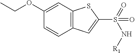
C1(OCC)=CC2=C(C=C1)C=C(S(=O)(=O)N[R1])S2
